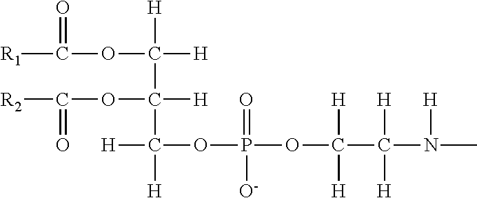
[R1]C(OC([H])([H])C([H])(OC([R2])=O)C([H])(OP(OC(C([H])(N(C)[H])[H])([H])[H])(=O)[O-])[H])=O
